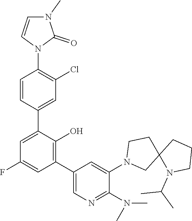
C1(F)=CC(C2=CN=C(N(C)C)C(N3CC4(CC3)N(C(C)C)CCC4)=C2)=C(O)C(C2=CC(Cl)=C(N3C(=O)N(C)C=C3)C=C2)=C1
